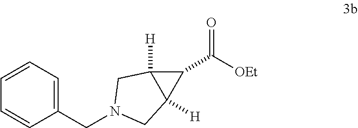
C1(CN2CC3([H])C(C([OEt])=O)C3([H])C2)=CC=CC=C1
